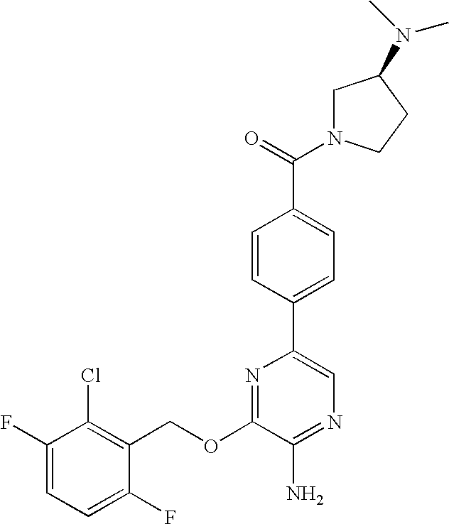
C1(OCC2=C(Cl)C(F)=CC=C2F)=NC(C2=CC=C(C(=O)N3CC(N(C)C)CC3)C=C2)=CN=C1N
